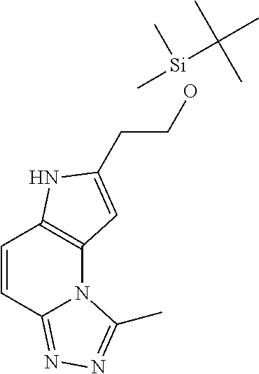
C1=CC2=NN=C(C)N2C2=C1NC(CCO)=C2.[Si](C)(C(C)(C)C)C
